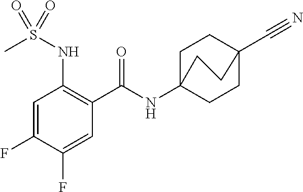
C1=C(F)C(F)=CC(C(=O)NC23CCC(C#N)(CC2)CC3)=C1NS(C)(=O)=O
